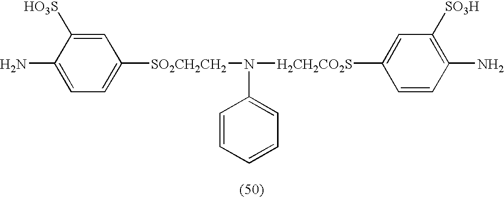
C1=C(N)C([HO3S])=CC([SO2CH2CH2]N([H2CH2CO2S]C2=CC([SO3H])=C(N)C=C2)C2=CC=CC=C2)=C1
